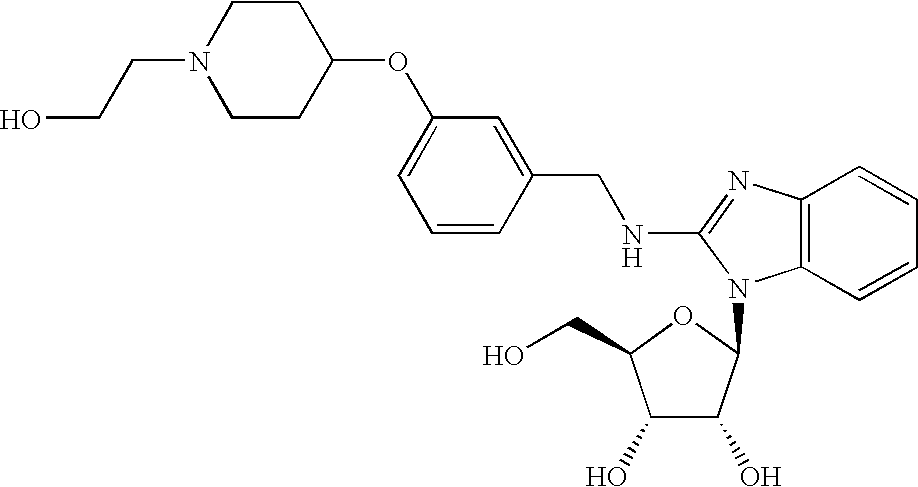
C1=C(OC2CCN(CCO)CC2)C=C(CNC2=NC3=C(C=CC=C3)N2C2C(O)C(O)C(CO)O2)C=C1
